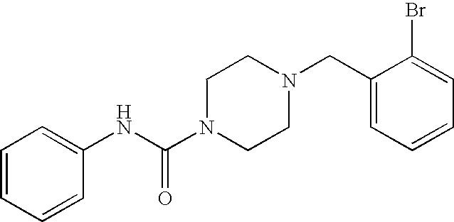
C1=CC=CC(NC(N2CCN(CC3=CC=CC=C3Br)CC2)=O)=C1
